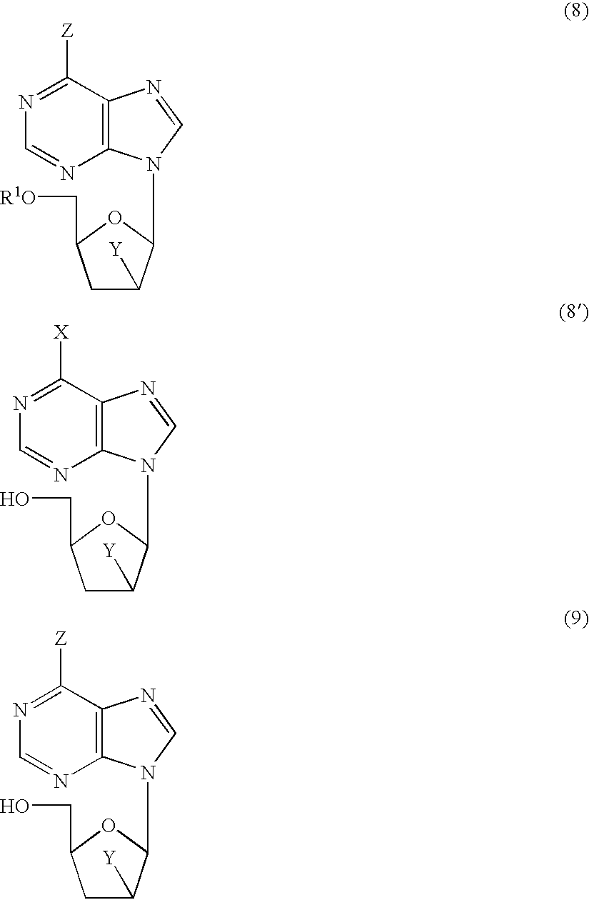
N1=C([Z])C2=C(N=C1)N(C1C([Y])CC(C[R1O])O1)C=N2.N1=C([X])C2=C(N=C1)N(C1C([Y])CC(CO)O1)C=N2.N1=C([Z])C2=C(N=C1)N(C1C([Y])CC(CO)O1)C=N2
